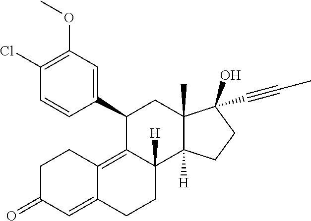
C1(Cl)=C(OC)C=C(C2C3=C4C(=CC(=O)CC4)CCC3([H])C3([H])C(C)(C2)C(O)(C#CC)CC3)C=C1
